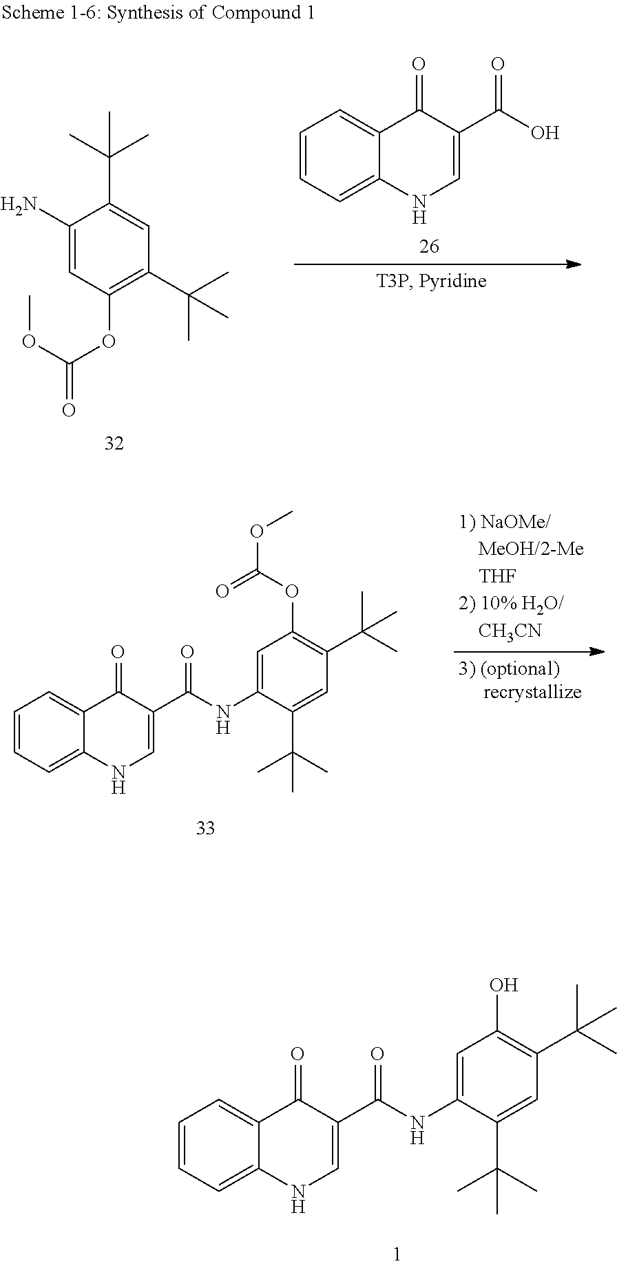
C1=CC=C2C(=C1)C(=O)C(C(NC1=CC(OC(OC)=O)=C(C(C)(C)C)C=C1C(C)(C)C)=O)=CN2.C1=CC=C2C(=C1)C(=O)C(C(NC1=CC(O)=C(C(C)(C)C)C=C1C(C)(C)C)=O)=CN2.C1(N)=CC(OC(OC)=O)=C(C(C)(C)C)C=C1C(C)(C)C.C1=CC=C2C(=C1)C(=O)C(C(O)=O)=CN2
